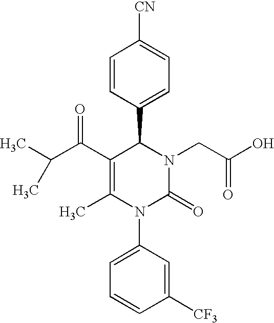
C1(C(C(C)C)=O)=C(C)N(C2=CC=CC([CF3])=C2)C(=O)N(CC(O)=O)C1C1=CC=C([CN])C=C1
